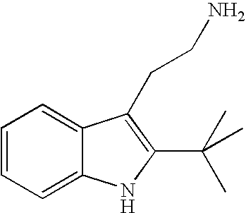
C1=CC=C2C(=C1)C(CCN)=C(C(C)(C)C)N2
